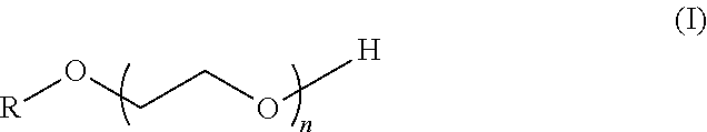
[R]OCCO[H]
